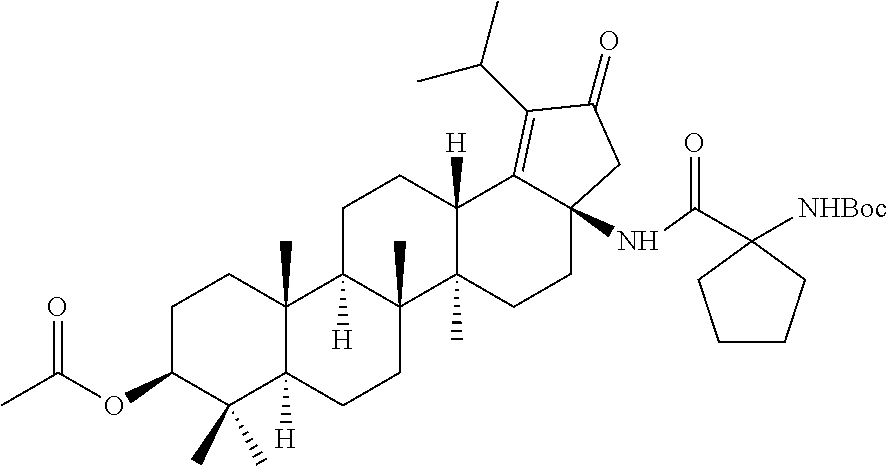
C1C(OC(C)=O)C(C)(C)C2([H])C(C)(C1)C1([H])C(C)(CC2)C2(C)C([H])(CC1)C1=C(C(C)C)C(=O)CC1(NC(=O)C1([NHBoc])CCCC1)CC2
